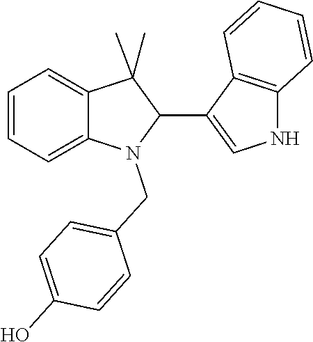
C1=CC=C2C(=C1)C(C)(C)C(C1=CNC3=C1C=CC=C3)N2CC1=CC=C(O)C=C1
